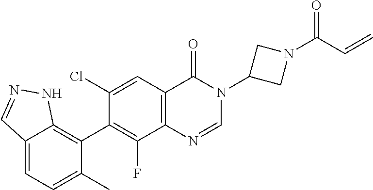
C12=CC=C(C)C(C3=C(F)C4=C(C=C3Cl)C(=O)N(C3CN(C(C=C)=O)C3)C=N4)=C1NN=C2
